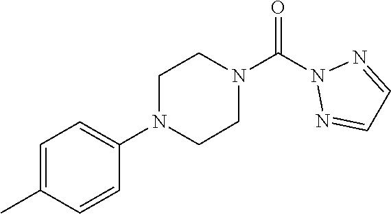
O=C(N1N=CC=N1)N1CCN(C2=CC=C(C)C=C2)CC1
